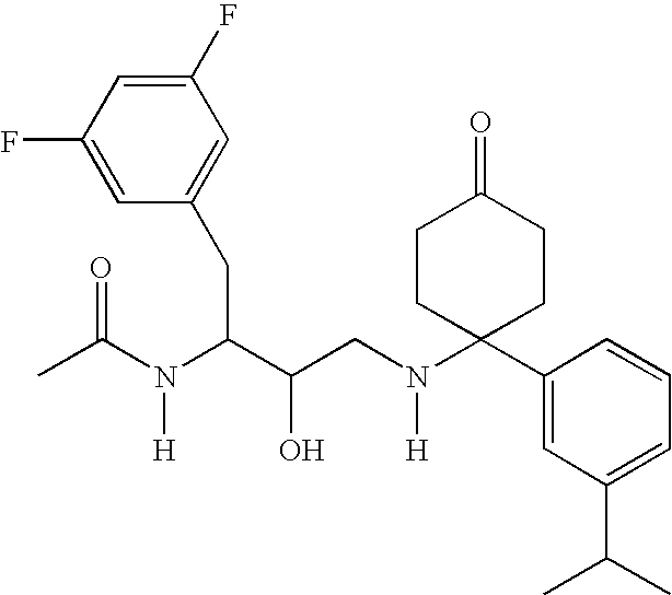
CC(N(C(C(CN(C1(C2=CC(C(C)C)=CC=C2)CCC(=O)CC1)[H])O)CC1=CC(F)=CC(F)=C1)[H])=O
